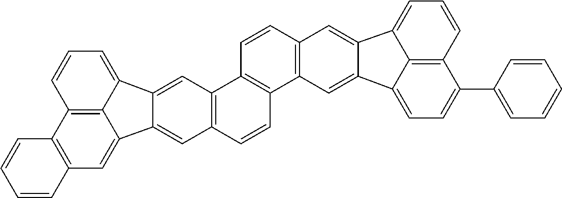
C12=C(C=C3C4=C1C=CC=C4C1=CC4=C(C=CC5=C4C=CC4=C5C=C5C(=C4)C4=CC=CC6=C4C5=CC=C6C4=CC=CC=C4)C=C31)C=CC=C2
